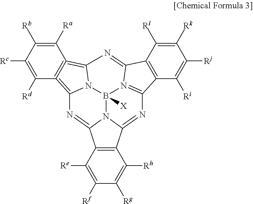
C12=C(C([Re])=C([Rf])C([Rg])=C1[Rh])C1=NC3=C4=C(=C5N3B3([X])N1C2=NC1=N3C(=N5)C2=C1C([Ri])=C([Rj])C([Rk])=C2[Rl])C([Ra])=C([Rb])C([Rc])=C4[Rd]
